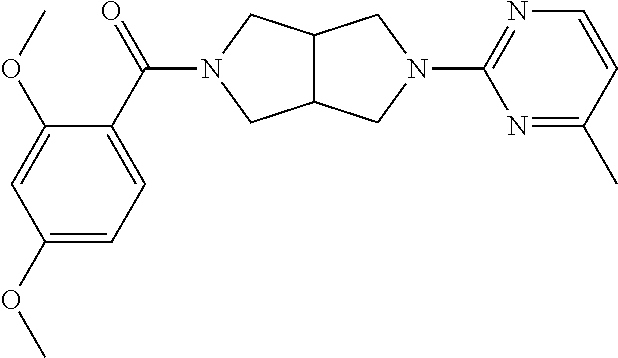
C12C(CN(C3=NC=CC(C)=N3)C1)CN(C(C1=CC=C(OC)C=C1OC)=O)C2
